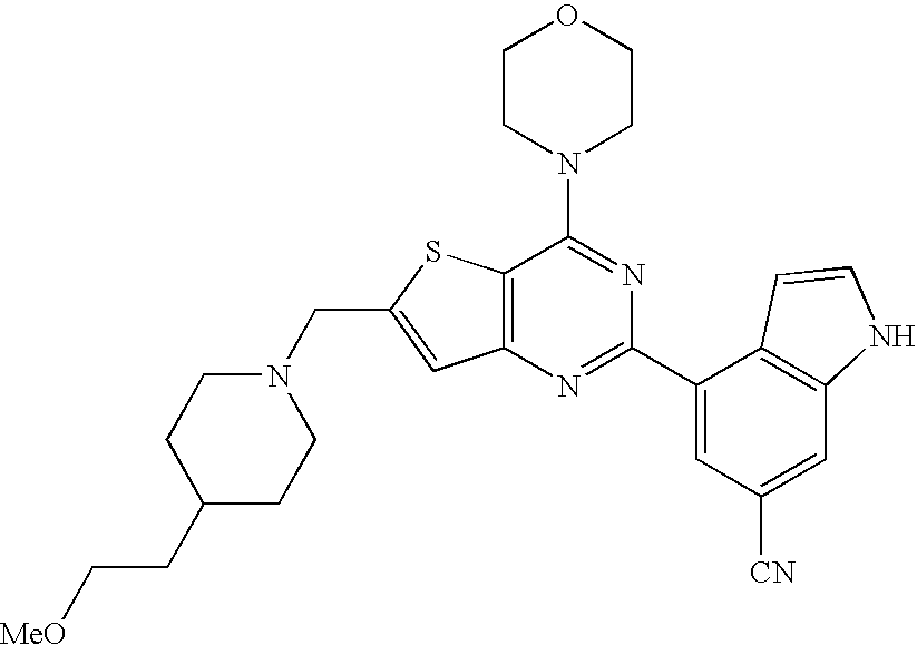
N1(CC2=CC3=C(S2)C(N2CCOCC2)=NC(C2=CC([CN])=CC4=C2C=CN4)=N3)CCC(CC[MeO])CC1
